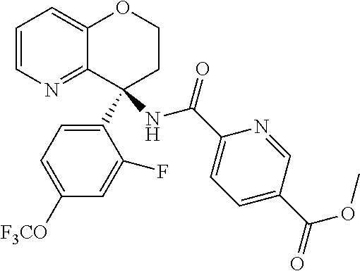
C1=CN=C2C(=C1)OCCC2(NC(C1=CC=C(C(OC)=O)C=N1)=O)C1=CC=C([F3CO])C=C1F
